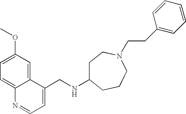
C1=C(OC)C=C2C(=C1)N=CC=C2CNC1CCN(CCC2=CC=CC=C2)CCC1
